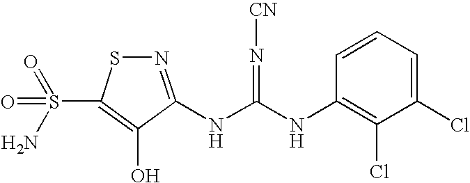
N1=C(NC(=N[CN])NC2=C(Cl)C(Cl)=CC=C2)C(O)=C(S(=O)(=O)N)S1
